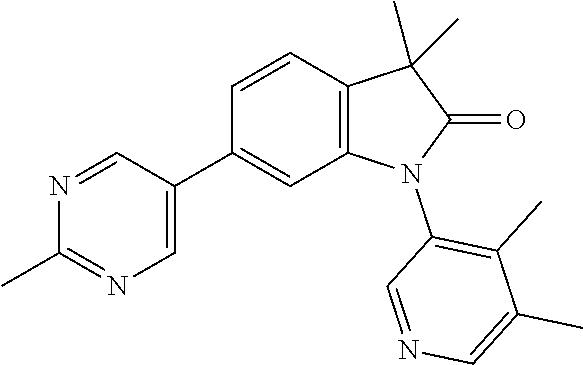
C1(C)=NC=C(C2=CC3=C(C=C2)C(C)(C)C(=O)N3C2=C(C)C(C)=CN=C2)C=N1
